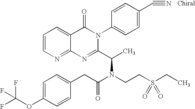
C12=NC=CC=C1C(=O)N(C1=CC=C(C#N)C=C1)C(C(C)N(CCS(CC)(=O)=O)C(CC1=CC=C(OC(F)(F)F)C=C1)=O)=N2
